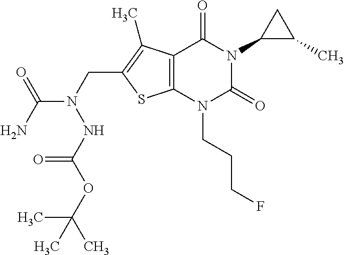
C12=C(N(CCCF)C(=O)N(C3C(C)C3)C1=O)SC(CN(C(N)=O)NC(OC(C)(C)C)=O)=C2C
